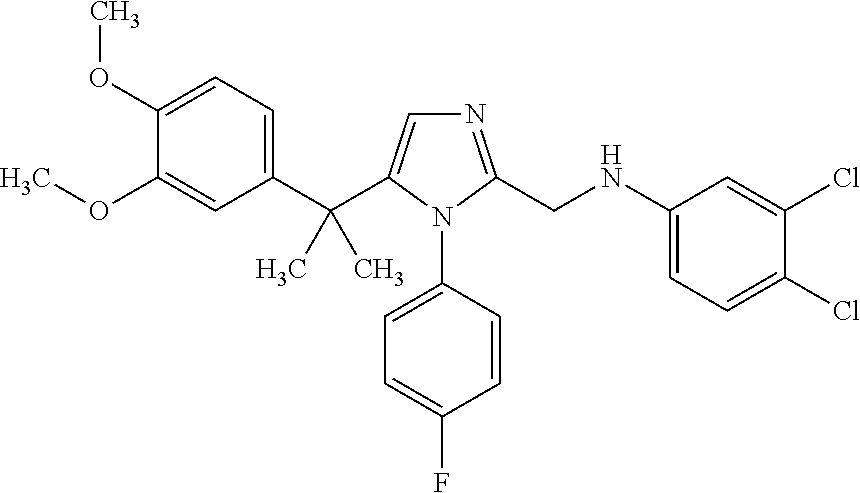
C1(C(C2=CN=C(CNC3=CC=C(Cl)C(Cl)=C3)N2C2=CC=C(F)C=C2)(C)C)=CC=C(OC)C(OC)=C1
